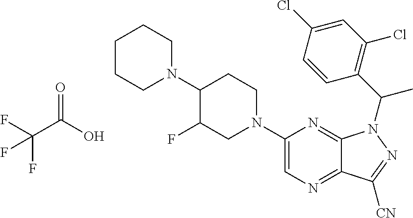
C(C(O)=O)(F)(F)F.C1CCN(C2CCN(C3=CN=C4C(=N3)N(C(C3=C(Cl)C=C(Cl)C=C3)C)N=C4[CN])CC2F)CC1
